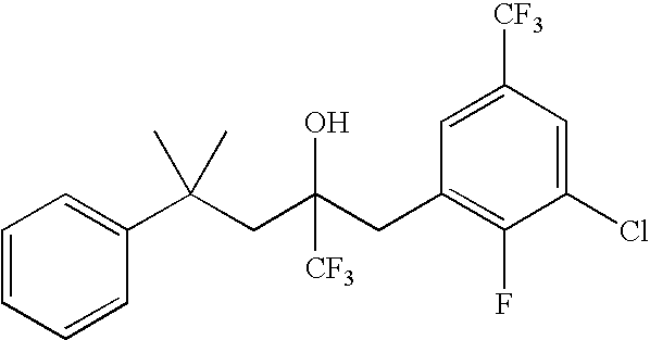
C1=CC(C(CC(CC2=C(F)C(Cl)=CC([CF3])=C2)([CF3])O)(C)C)=CC=C1
